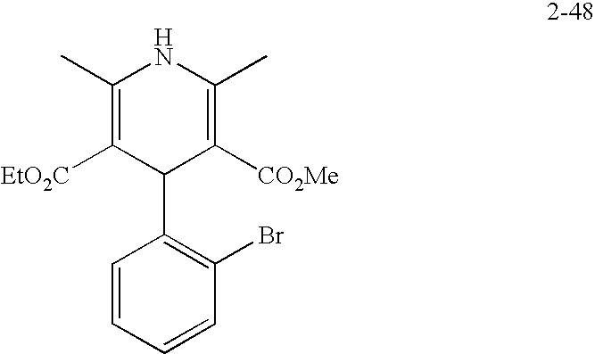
C1(C)=C([EtO2C])C(C2=C(Br)C=CC=C2)C([CO2Me])=C(C)N1
